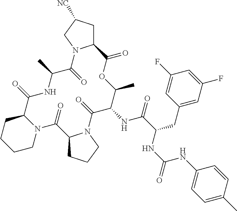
C12CC([NC])CN1C(=O)C(C)NC(=O)C1CCCCN1C(=O)C1CCCN1C(=O)C(NC(=O)C(CC1=CC(F)=CC(F)=C1)NC(=O)NC1=CC=C(C)C=C1)C(C)OC2=O
